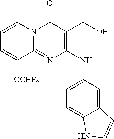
C1=C2C(=CC(NC3=C(CO)C(=O)N4C(=N3)C([OCHF2])=CC=C4)=C1)C=CN2
